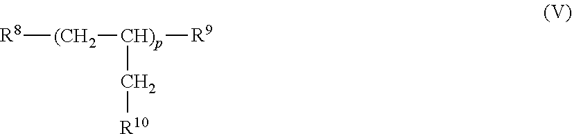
[R8][(CH2][CH)p](C[R10])[R9]
